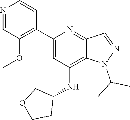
CC(N1N=CC2=NC(C3=C(OC)C=NC=C3)=CC(NC3CCOC3)=C12)C
